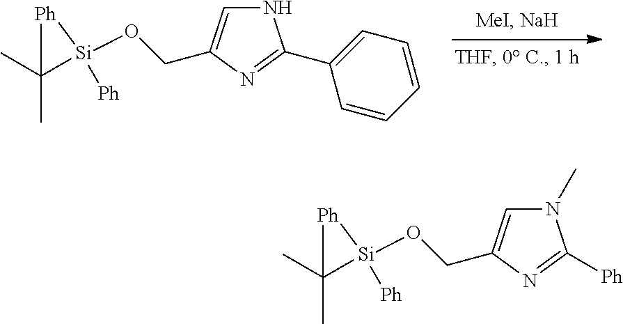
N1C=C(CO[Si]2([Ph])C(C)(C)[Ph]2)N=C1C1=CC=CC=C1.N1(C)C=C(CO[Si]2([Ph])C(C)(C)[Ph]2)N=C1[Ph]
